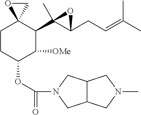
C1CC(OC(=O)N2CC3C(C2)CN(C)C3)C([OMe])C(C2(C)C(CC=C(C)C)O2)C12OC2
